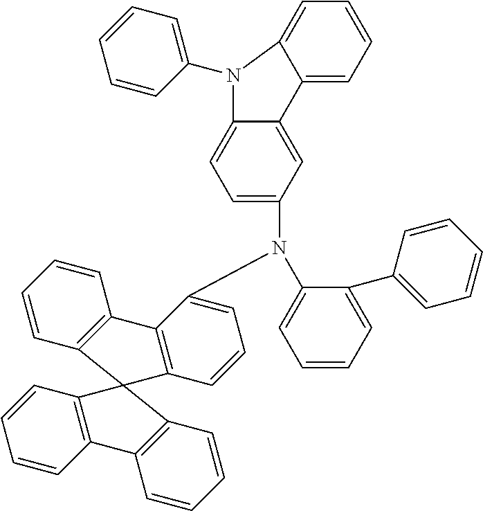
C1=CC2=C(C=C1)C1=C(C=CC=C1N(C1=CC=CC=C1C1=CC=CC=C1)C1=CC=C3C(=C1)C1=CC=CC=C1N3C1=CC=CC=C1)C21C2=C(C=CC=C2)C2=C1C=CC=C2
